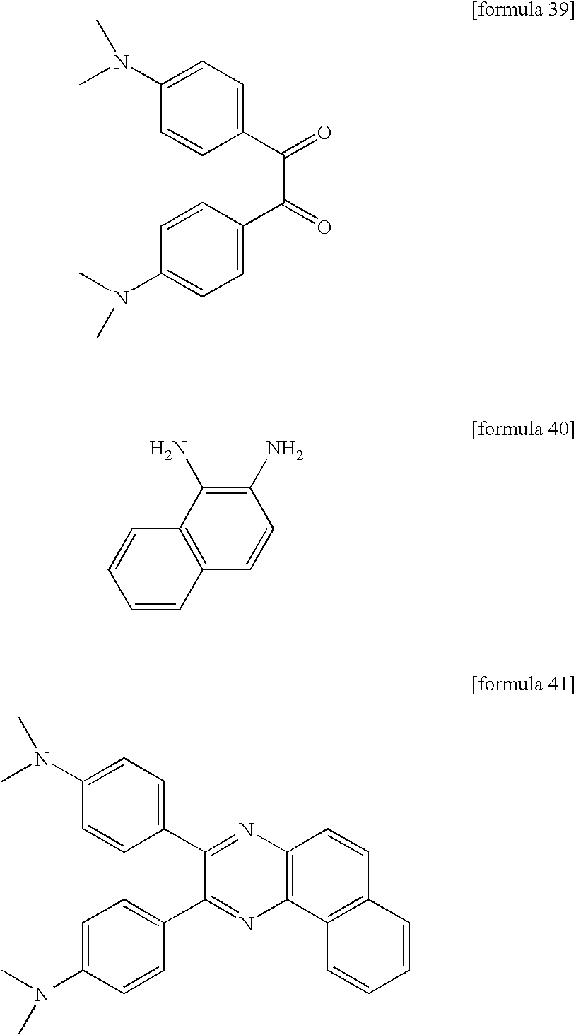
C1(C(C(C2=CC=C(N(C)C)C=C2)=O)=O)=CC=C(N(C)C)C=C1.C1(N)=C(N)C2=C(C=C1)C=CC=C2.C12=C(C3=C(C=C1)C=CC=C3)N=C(C1=CC=C(N(C)C)C=C1)C(C1=CC=C(N(C)C)C=C1)=N2
